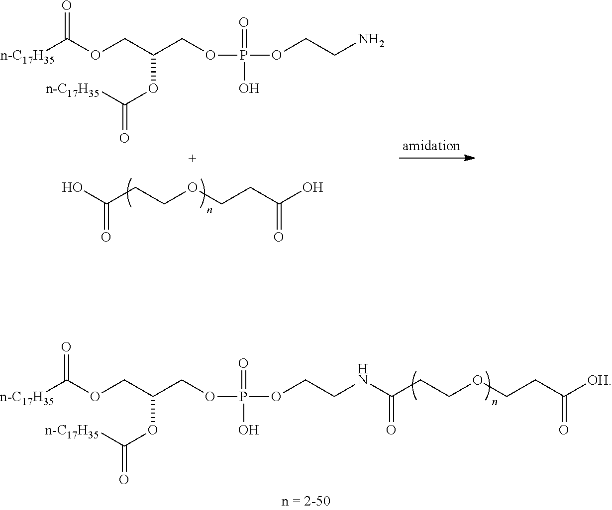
OC(CCOCCC(O)=O)=O.O=C(OCC(OC(=O)[n-C17H35])COP(OCCN)(=O)O)[n-C17H35].O=C(OCC(OC(=O)[n-C17H35])COP(OCCNC(CCOCCC([OH])=O)=O)(=O)O)[n-C17H35]
